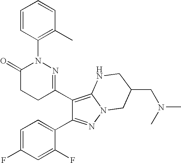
C1(C2=C3N(N=C2C2=CC=C(F)C=C2F)CC(CN(C)C)CN3)=NN(C2=C(C)C=CC=C2)C(=O)CC1
